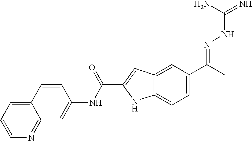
C12=CC=CN=C1C=C(NC(C1=CC3=CC(C(C)=NNC(N)=N)=CC=C3N1)=O)C=C2
